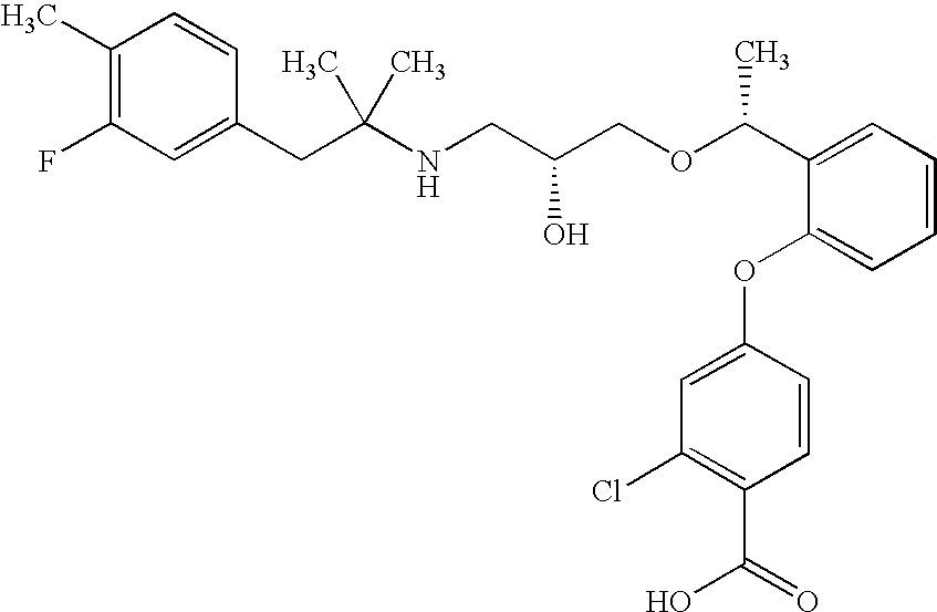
C1(CC(NCC(COC(C2=CC=CC=C2OC2=CC(Cl)=C(C(=O)O)C=C2)C)O)(C)C)=CC(F)=C(C)C=C1
